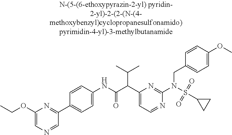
C1(C2=NC(OCC)=CN=C2)=CC=C(NC(C(C2=CC=NC(N(S(C3CC3)(=O)=O)CC3=CC=C(OC)C=C3)=N2)C(C)C)=O)C=C1
